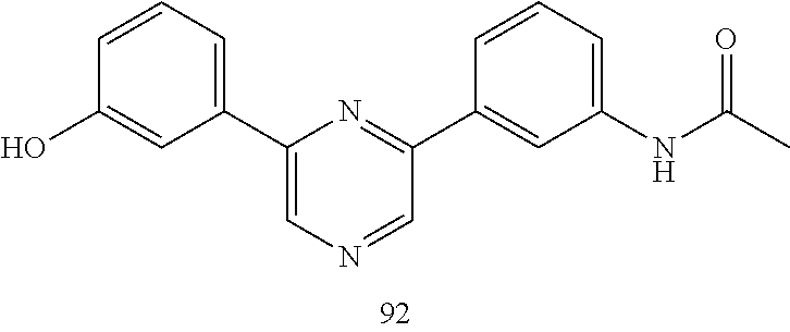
C1(O)=CC(C2=CN=CC(C3=CC(NC(C)=O)=CC=C3)=N2)=CC=C1
